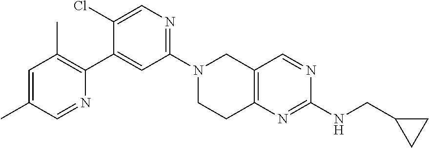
N1(C2=NC=C(Cl)C(C3=C(C)C=C(C)C=N3)=C2)CCC2=C(C1)C=NC(NCC1CC1)=N2
